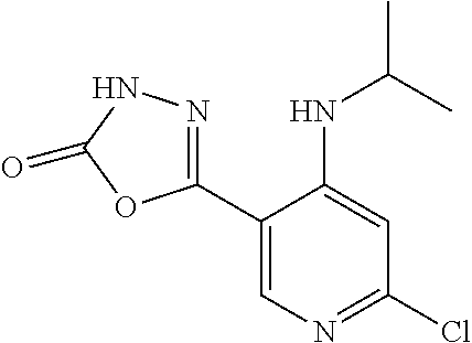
C1(C2=NNC(=O)O2)=CN=C(Cl)C=C1NC(C)C
